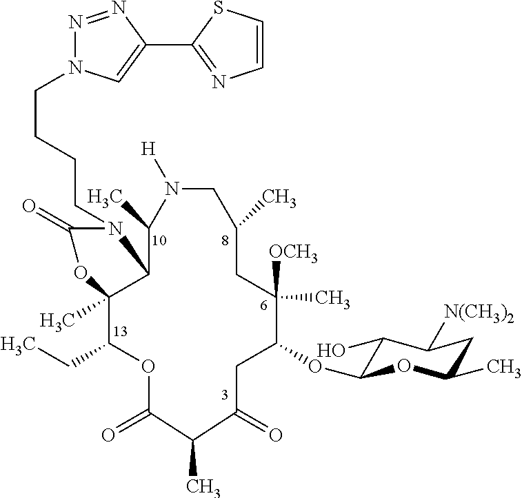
C(CCCN1C(=O)OC2(C)C(CC)OC(=O)C(C)C(=O)CC(OC3C(O)C([N(CH3)2])CC(C)O3)C([OCH3])(C)CC(C)CN([H])C(C)C12)N1N=NC(C2=NC=CS2)=C1
